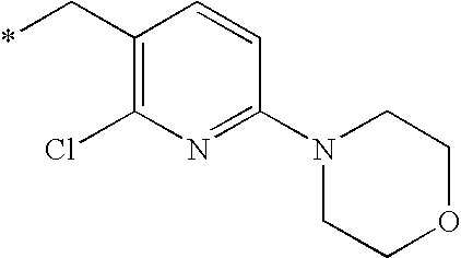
C1(C*)=C(Cl)N=C(N2CCOCC2)C=C1
